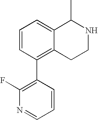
C1=CC(C2=C(F)N=CC=C2)=C2C(=C1)C(C)NCC2
